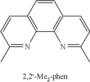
C1(C)=NC2=C(C=C1)C=CC1=C2N=C(C)C=C1
